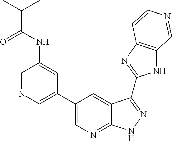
C1=NC=C(C2=CN=C3C(=C2)C(C2=NC4=C(N2)C=NC=C4)=NN3)C=C1NC(C(C)C)=O
